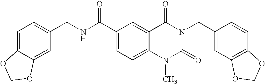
C1=C2C(=CC(CNC(C3=CC=C4C(=C3)C(=O)N(CC3=CC5=C(C=C3)OCO5)C(=O)N4C)=O)=C1)OCO2
